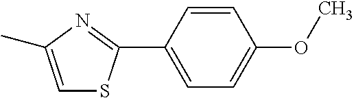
C1=C(C)N=C(C2=CC=C(OC)C=C2)S1
